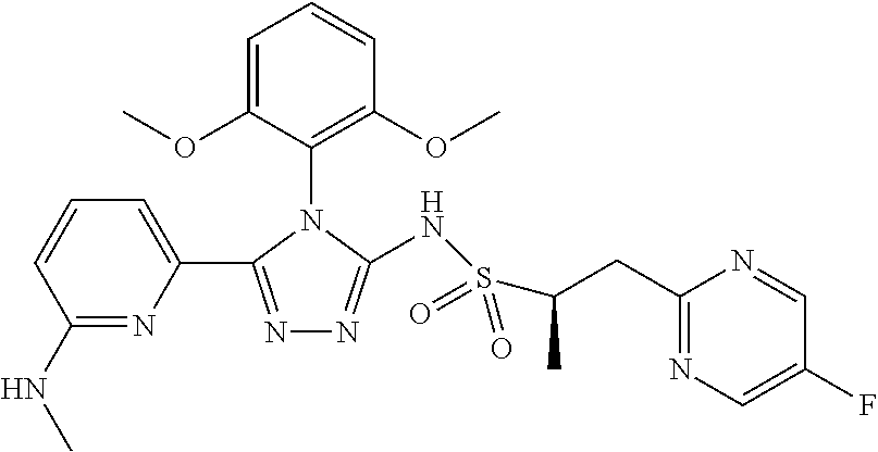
C1(NC)=NC(C2=NN=C(NS(C(C)CC3=NC=C(F)C=N3)(=O)=O)N2C2=C(OC)C=CC=C2OC)=CC=C1
